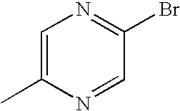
C1=C(C)N=CC(Br)=N1
